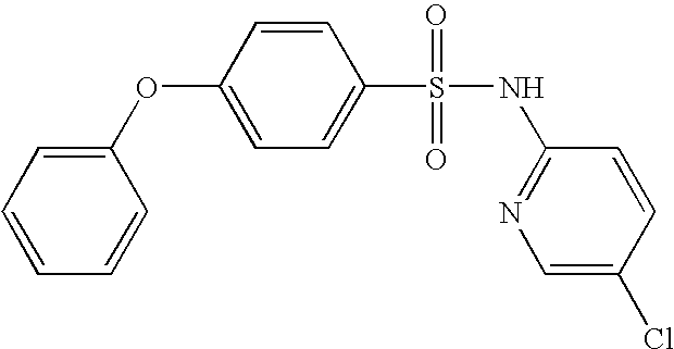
O(C1=CC=C(S(=O)(=O)NC2=NC=C(Cl)C=C2)C=C1)C1=CC=CC=C1
